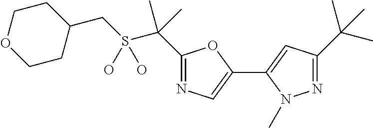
C1(CS(C(C2=NC=C(C3=CC(C(C)(C)C)=NN3C)O2)(C)C)(O)O)CCOCC1
